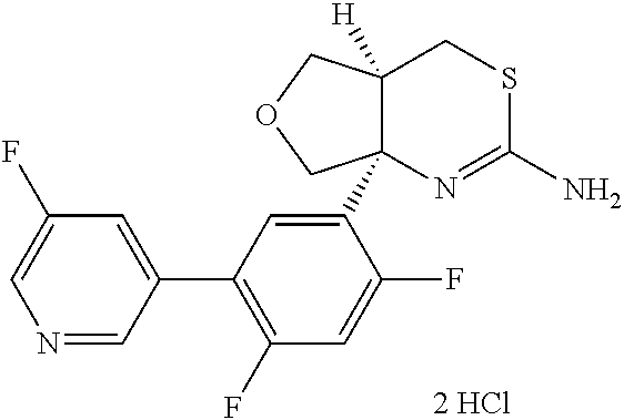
[2 HCl].C12([H])C(C3=CC(C4=CC(F)=CN=C4)=C(F)C=C3F)(N=C(N)SC1)COC2
